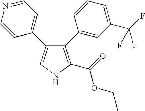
C1(C2=CC(C(F)(F)F)=CC=C2)=C(C(=O)OCC)NC=C1C1=CC=NC=C1
